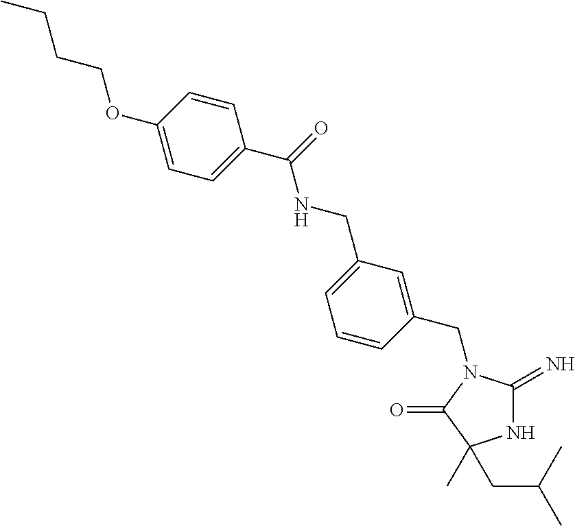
N1C(=N)N(CC2=CC(CNC(C3=CC=C(OCCCC)C=C3)=O)=CC=C2)C(=O)C1(CC(C)C)C
